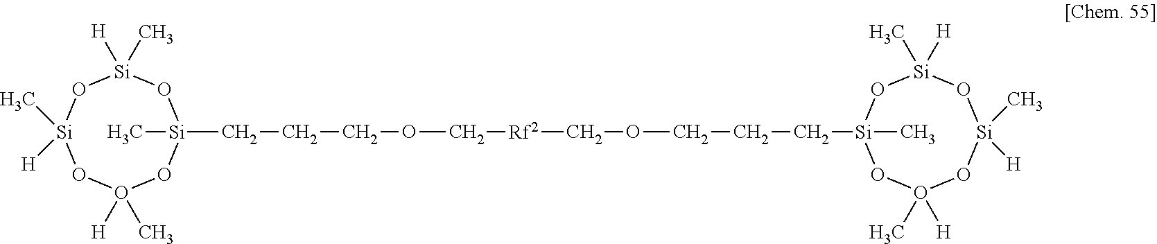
[Si]1(CCCOC[Rf2]COCCC[Si]2(C)O[Si](C)([H])O[Si]([H])(C)OO([H])(C)O2)(C)O[Si](C)([H])O[Si]([H])(C)OO([H])(C)O1
